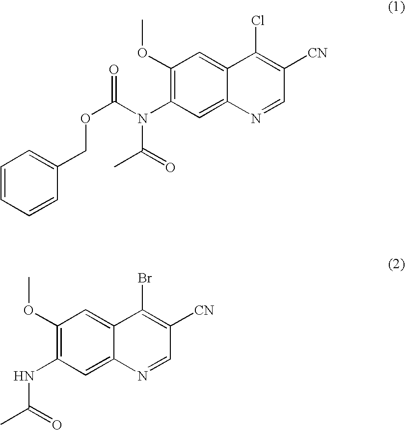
C1(OC)=C(N(C(OCC2=CC=CC=C2)=O)C(=O)C)C=C2C(=C1)C(Cl)=C([CN])C=N2.C1(OC)=C(NC(=O)C)C=C2C(=C1)C(Br)=C([CN])C=N2
